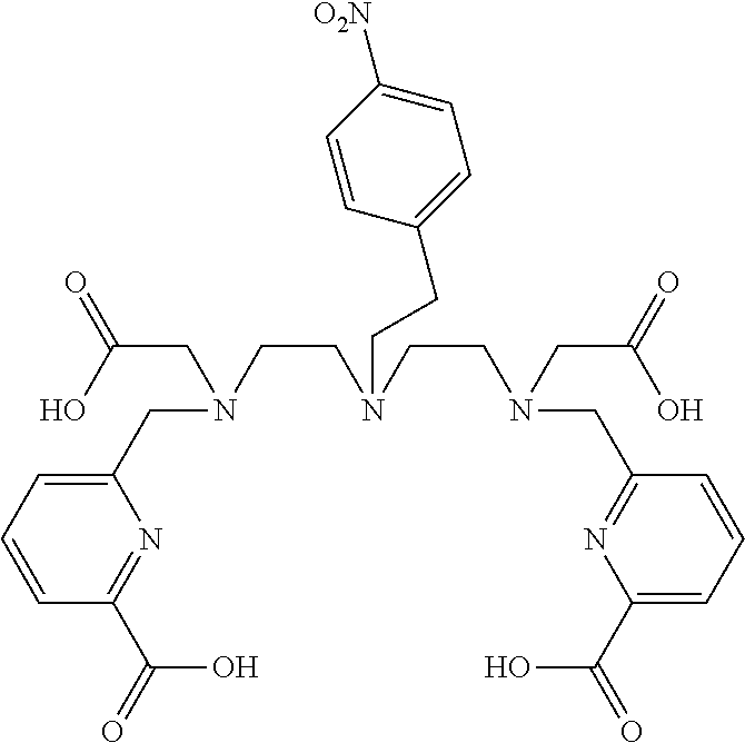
C1=CC(C(=O)O)=NC(CN(CCN(CCN(CC2=NC(C(=O)O)=CC=C2)CC(=O)O)CCC2=CC=C([O2N])C=C2)CC(=O)O)=C1
